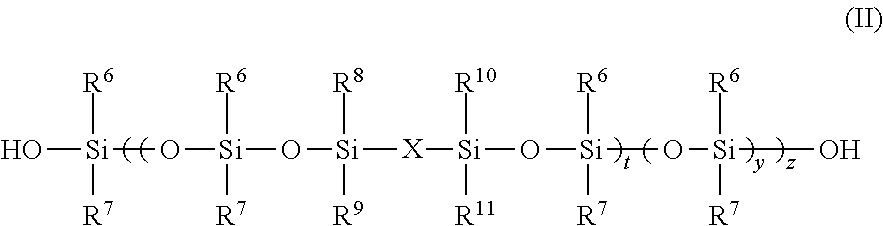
O[Si](O[Si]([R6])([R7])O[Si]([R8])([R9])[X][Si](O[Si]([R6])([R7])O[Si]([R6])([R7])O)([R10])[R11])([R6])[R7]
